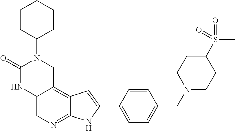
C1=C2C(=C3C(=N1)NC(C1=CC=C(CN4CCC(S(=O)(C)=O)CC4)C=C1)=C3)CN(C1CCCCC1)C(=O)N2
